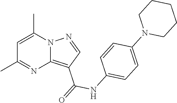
C1=C(C)N2C(=C(C(=O)NC3=CC=C(N4CCCCC4)C=C3)C=N2)N=C1C
